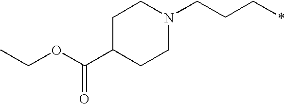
CCOC(C1CCN(CCC*)CC1)=O
